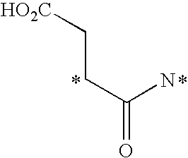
C(N)(CC[HO2C])=O
